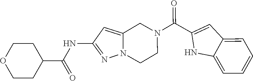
C12=CC(NC(C3CCOCC3)=O)=NN1CCN(C(C1=CC3=CC=CC=C3N1)=O)C2
